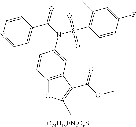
C12=C(C(C(OC)=O)=C(C)O1)C=C(N(C(=O)C1=CC=NC=C1)S(=O)(=O)C1=C(C)C=C(F)C=C1)C=C2.[C24H19FN2O6S]
